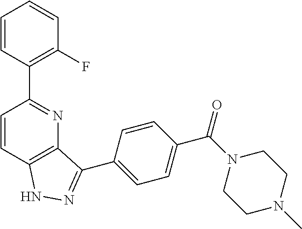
C1=CC(C2=NC3=C(C=C2)NN=C3C2=CC=C(C(N3CCN(C)CC3)=O)C=C2)=C(F)C=C1
